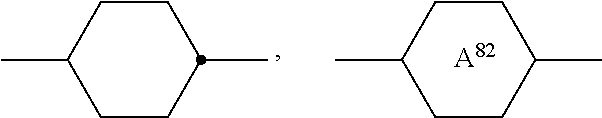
C1CC(C)CCC1C.C1CC(C)CCC1C.[A82]
